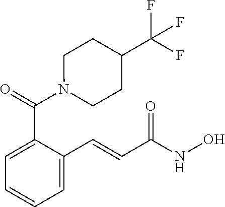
N1(C(C2=CC=CC=C2C=CC(NO)=O)=O)CCC(C(F)(F)F)CC1
